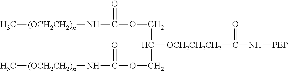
C[(OCH2CH2)n]NC(=O)OCC([OCH2CH2CH2]C(N[PEP])=O)COC(N[(OCH2CH2)n]C)=O
